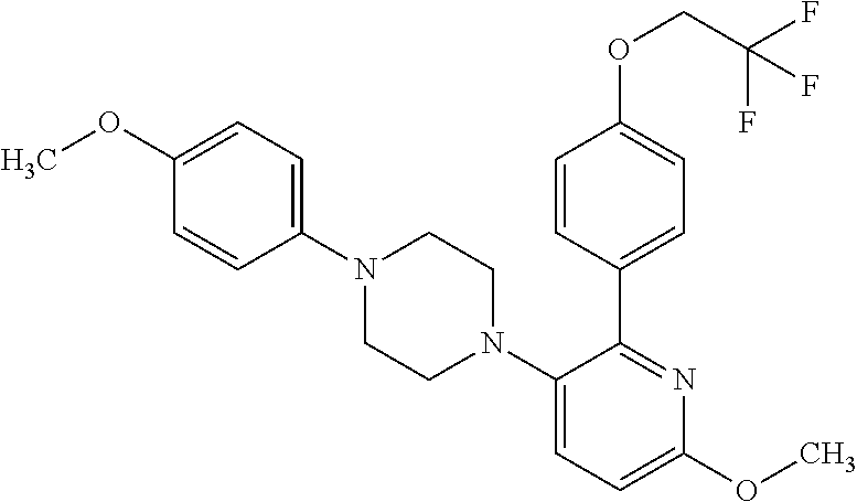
C1(N2CCN(C3=CC=C(OC)N=C3C3=CC=C(OCC(F)(F)F)C=C3)CC2)=CC=C(OC)C=C1
